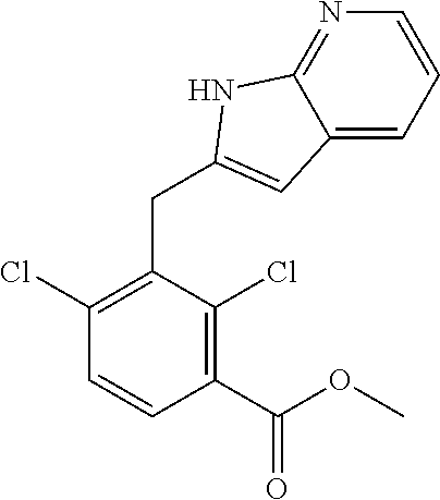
C1(Cl)=C(CC2=CC3=CC=CN=C3N2)C(Cl)=C(C(OC)=O)C=C1
